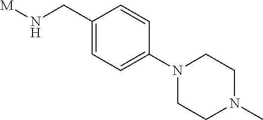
C1(CN[M])=CC=C(N2CCN(C)CC2)C=C1
